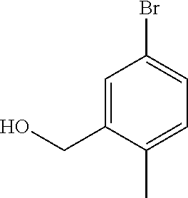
C1=C(CO)C(C)=CC=C1Br
